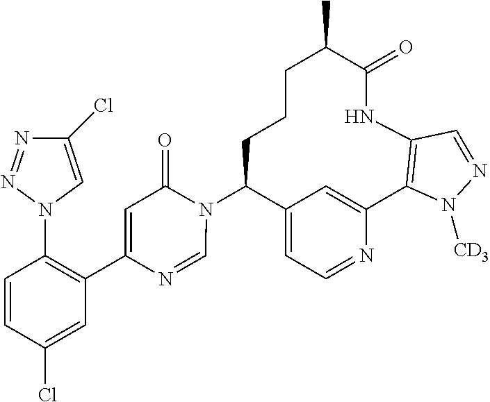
C12=CC=NC(=C1)C1=C(NC(=O)C(C)CCCC2N2C(=O)C=C(C3=C(N4C=C(Cl)N=N4)C=CC(Cl)=C3)N=C2)C=NN1[CD3]
